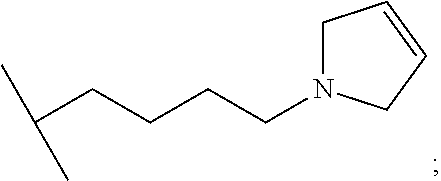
CC(CCCCN1CC=CC1)C
